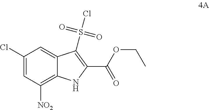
C1(Cl)=CC([NO2])=C2C(=C1)C(S(Cl)(=O)=O)=C(C(OCC)=O)N2
